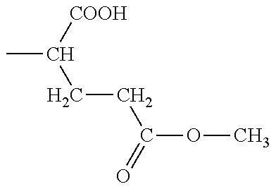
CC([COOH])CCC(OC)=O
